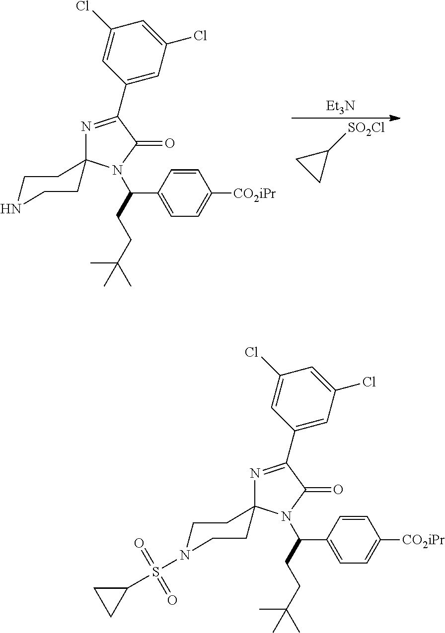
C1=CC(C(CCC(C)(C)C)N2C(=O)C(C3=CC(Cl)=CC(Cl)=C3)=NC23CCNCC3)=CC=C1[CO2iPr].[Et3N].C1([SO2Cl])CC1.C1=CC(C(CCC(C)(C)C)N2C(=O)C(C3=CC(Cl)=CC(Cl)=C3)=NC23CCN(S(C2CC2)(=O)=O)CC3)=CC=C1[CO2iPr]
